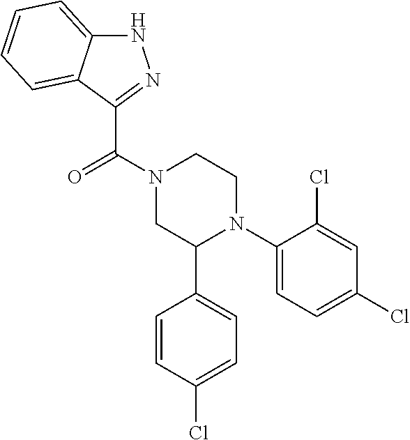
C(N1CC(C2=CC=C(Cl)C=C2)N(C2=CC=C(Cl)C=C2Cl)CC1)(=O)C1=NNC2=CC=CC=C21
